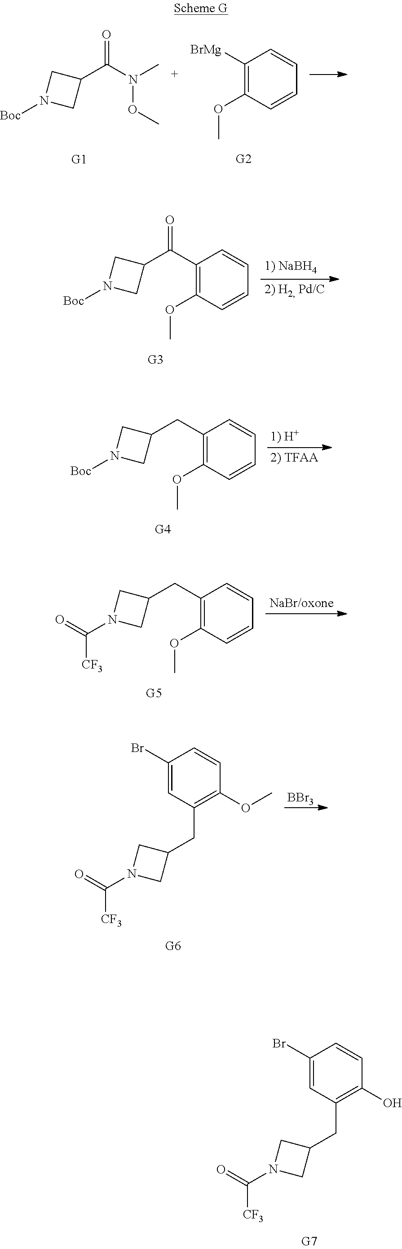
C1(Br)=CC(CC2CN(C([CF3])=O)C2)=C(O)C=C1.O=C(C1CN([Boc])C1)N(OC)C.C1([BrMg])=C(OC)C=CC=C1.C1(C(=O)C2CN([Boc])C2)=C(OC)C=CC=C1.C1(CC2CN([Boc])C2)=C(OC)C=CC=C1.C1(CC2CN(C([CF3])=O)C2)=C(OC)C=CC=C1.C1(Br)=CC(CC2CN(C([CF3])=O)C2)=C(OC)C=C1.[BBr3]
